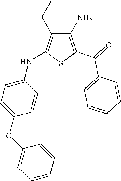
C1(N)=C(C(=O)C2=CC=CC=C2)SC(NC2=CC=C(OC3=CC=CC=C3)C=C2)=C1CC
